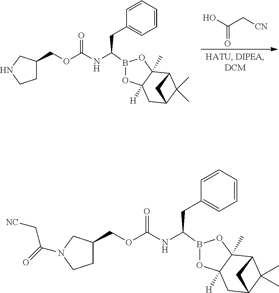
B1(C(NC(OCC2CCN(C(=O)C[NC])C2)=O)CC2=CC=CC=C2)OC2([H])C(C)(O1)C1C(C)(C)C(C2)C1.B1(C(NC(OCC2CCNC2)=O)CC2=CC=CC=C2)OC2([H])C(C)(O1)C1C(C)(C)C(C2)C1.O=C(O)C[CN]
